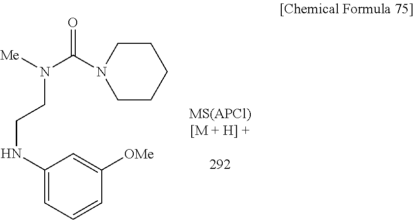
C1(NCCN(C(N2CCCCC2)=O)[Me])=CC=CC([OMe])=C1
